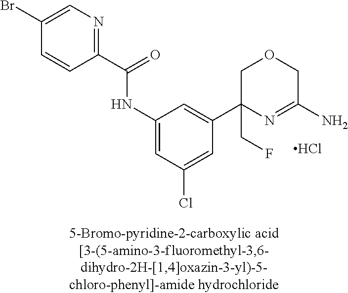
C1(C(=O)NC2=CC(Cl)=CC(C3(CF)N=C(N)COC3)=C2)=NC=C(Br)C=C1.Cl
